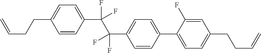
C1=CC(C(C(C2=CC=C(C3=CC=C(CCC=C)C=C3F)C=C2)(F)F)(F)F)=CC=C1CCC=C
